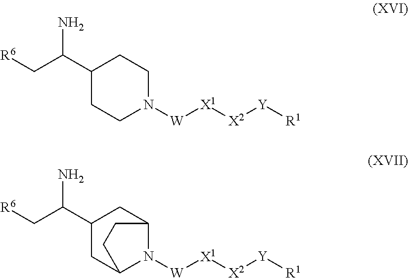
[R6]CC(C1CCN([W][X1][X2][Y][R1])CC1)N.[R6]CC(C1CC2N([W][X1][X2][Y][R1])C(C1)CC2)N
